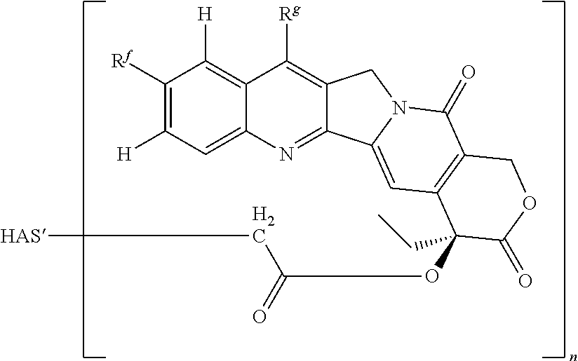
C1([Rf])=C([H])C=C2C(=C1[H])C([Rg])=C1C(=N2)C2=CC3=C(C(=O)N2C1)COC(=O)C3(OC(C[HAS])=O)CC
